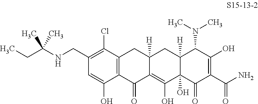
C12=C(C(=O)C3=C(O)C4(O)C([H])(CC3([H])C1)C(N(C)C)C(O)=C(C(N)=O)C4=O)C(O)=CC(CNC(CC)(C)C)=C2Cl
